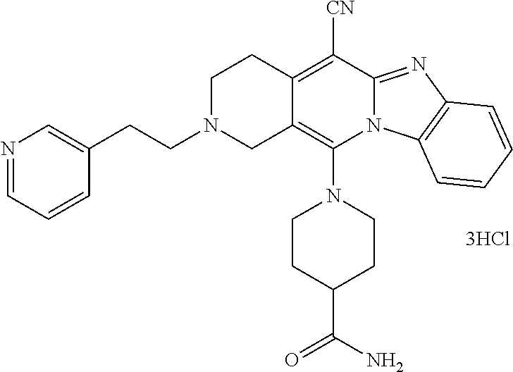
[3HCl].N1(C2=C3C(=C([CN])C4=NC5=C(N24)C=CC=C5)CCN(CCC2=CN=CC=C2)C3)CCC(C(N)=O)CC1
